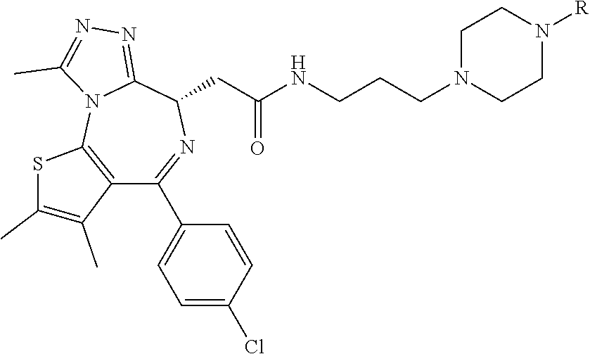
C1N(CCCNC(CC2N=C(C3=CC=C(Cl)C=C3)C3=C(N4C2=NN=C4C)SC(C)=C3C)=O)CCN([R])C1
